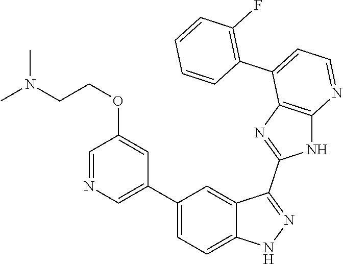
C1(C2=CC=C3C(=C2)C(C2=NC4=C(N2)N=CC=C4C2=C(F)C=CC=C2)=NN3)=CN=CC(OCCN(C)C)=C1
